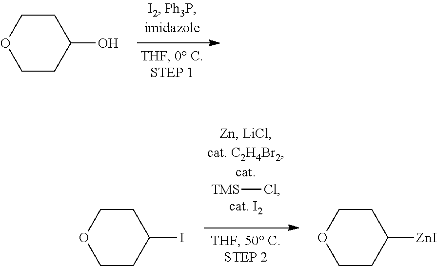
O1CCC(O)CC1.[TMS]Cl.O1CCC(I)CC1.O1CCC([ZnI])CC1
